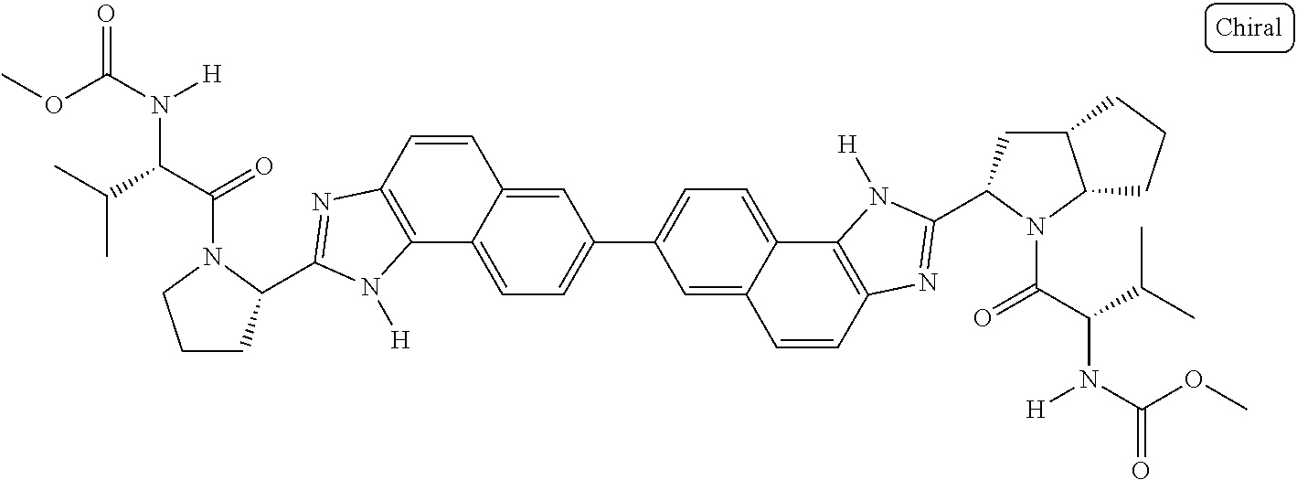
C1=C2C(=CC=C1C1=CC=C3C(=C1)C=CC1=C3N([H])C(C3CC4C(N3C(C(C(C)C)N(C(OC)=O)[H])=O)CCC4)=N1)C1=C(C=C2)N=C(C2CCCN2C(=O)C(N([H])C(=O)OC)C(C)C)N1[H]
